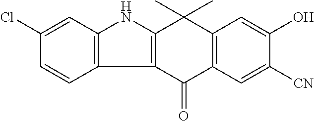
C1(Cl)=CC2=C(C=C1)C1=C(N2)C(C)(C)C2=C(C1=O)C=C([CN])C(O)=C2
